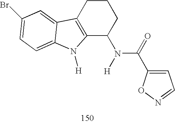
C12=C(CCCC1N(C(=O)C1=CC=NO1)[H])C1=CC(Br)=CC=C1N2[H]
